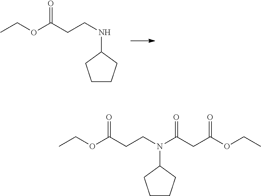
CCOC(CCNC1CCCC1)=O.CCOC(CCN(C1CCCC1)C(CC(OCC)=O)=O)=O
